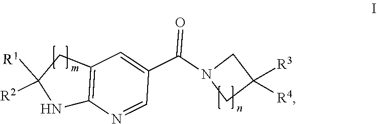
C12=C(N=CC(C(N3CC([R3])([R4])C3)=O)=C1)NC([R2])([R1])C2
